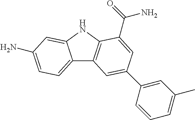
C12=CC=C(N)C=C1NC1=C2C=C(C2=CC(C)=CC=C2)C=C1C(=O)N
